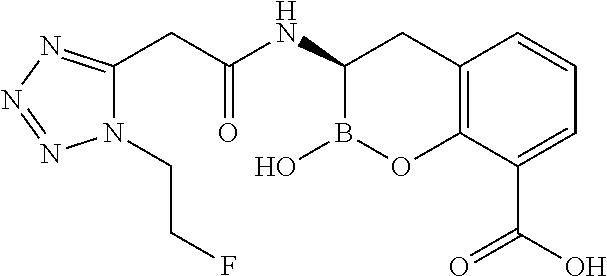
C12=C(C(C(O)=O)=CC=C1)OB(O)C(NC(CC1=NN=NN1CCF)=O)C2
